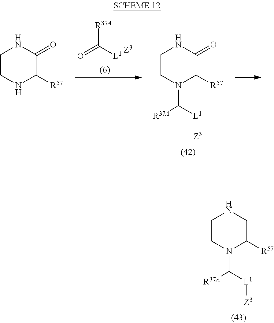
C1CN(C([R37A])[L1][Z3])C([R57])CN1.O=C([L1])[R37A].C1CN(C([R37A])[L1][Z3])C([R57])C(=O)N1.C1CNC([R57])C(=O)N1
